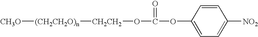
[CH3O][(CH2CH2O)n][CH2CH2]OC(OC1=CC=C([NO2])C=C1)=O
